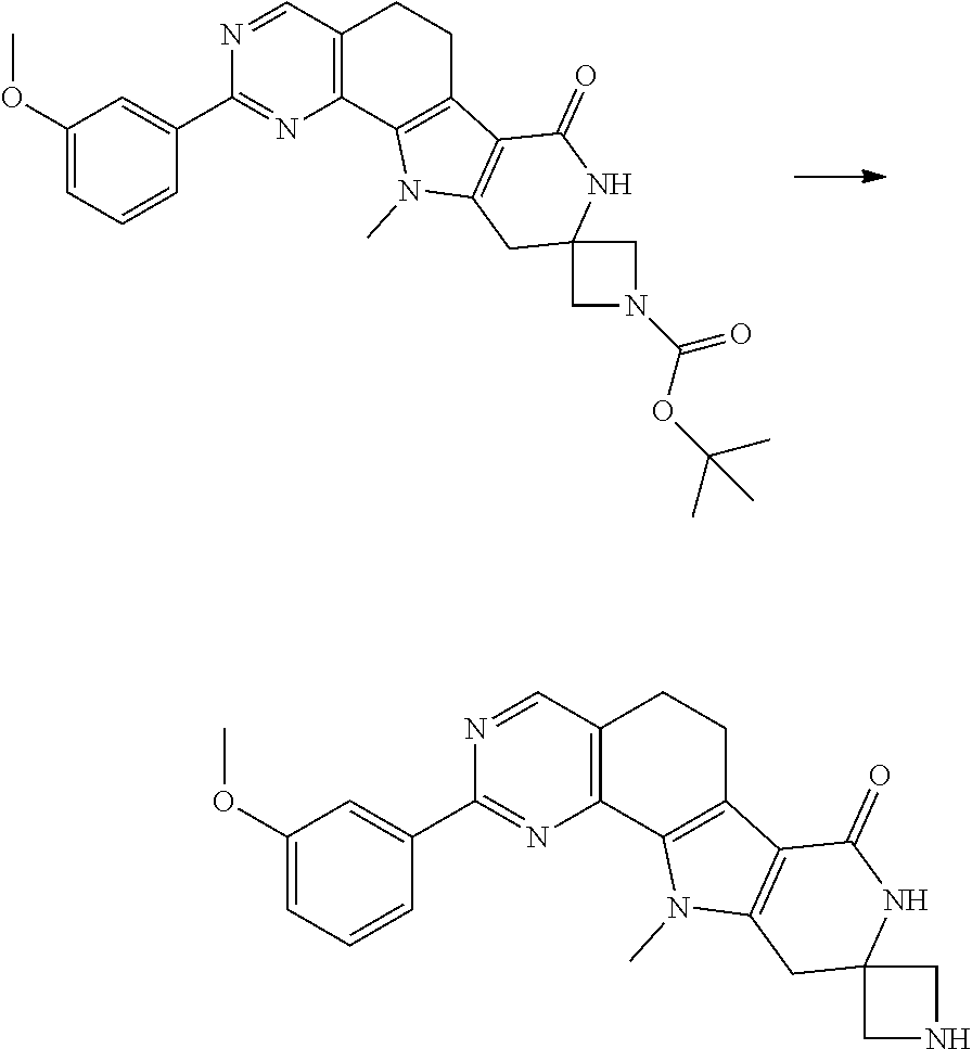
N1=CC2=C(N=C1C1=CC(OC)=CC=C1)C1=C(CC2)C2=C(N1C)CC1(NC2=O)CN(C(=O)OC(C)(C)C)C1.N1=CC2=C(N=C1C1=CC(OC)=CC=C1)C1=C(CC2)C2=C(N1C)CC1(NC2=O)CNC1
